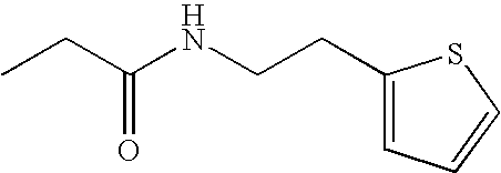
CCC(NCCC1=CC=CS1)=O
